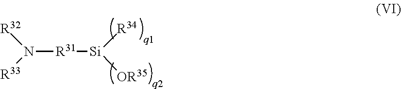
N([R31][Si]([OR35])[R34])([R32])[R33]
